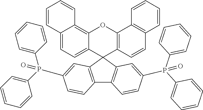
C1=CC2=CC=C3C(=C2C=C1)OC1=C(C32C3=C(C4=C2C=C(P(C2=CC=CC=C2)(C2=CC=CC=C2)=O)C=C4)C=CC(P(C2=CC=CC=C2)(C2=CC=CC=C2)=O)=C3)C=CC2=C1C=CC=C2
